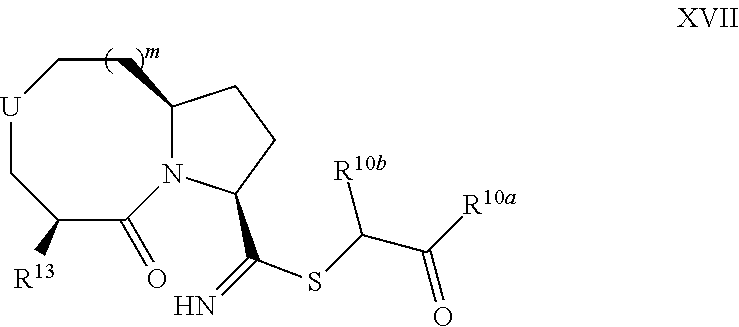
C1([R13])C(=O)N2C(CC[U]C1)CCC2C(SC(C([R10a])=O)[R10b])=N
